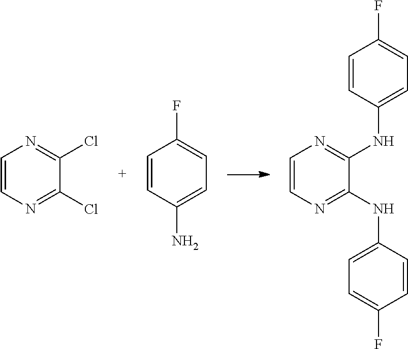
C1=CN=C(Cl)C(Cl)=N1.C1=CN=C(NC2=CC=C(F)C=C2)C(NC2=CC=C(F)C=C2)=N1.C1=CC(N)=CC=C1F
